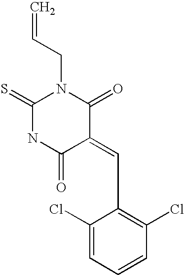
O=C1C(=CC2=C(Cl)C=CC=C2Cl)C(=O)N(CC=C)C(=S)N1
